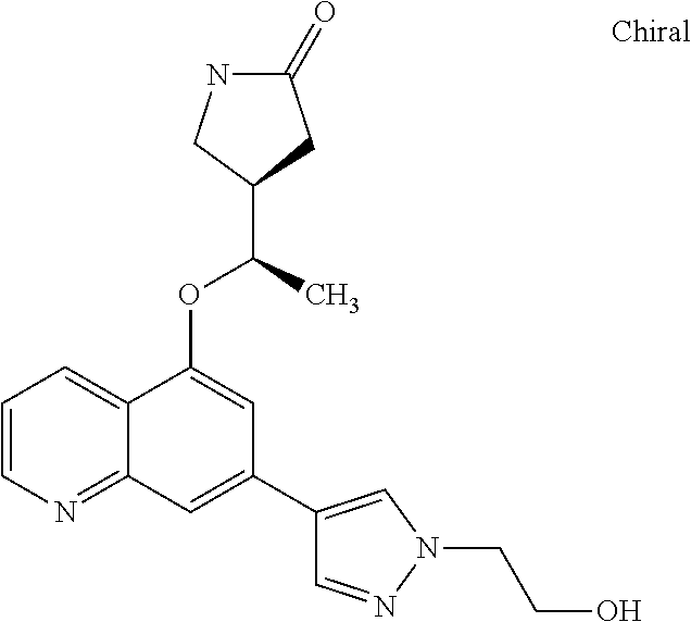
C1=CN=C2C(=C1)C(OC(C)C1CC(=O)NC1)=CC(C1=CN(CCO)N=C1)=C2
